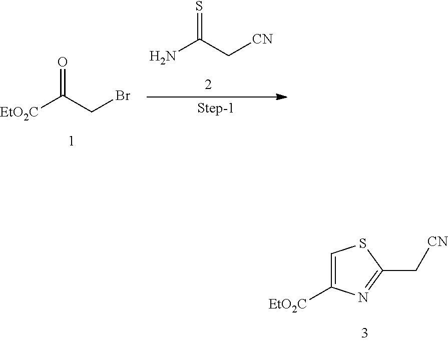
[EtO2C]C(CBr)=O.NC(C[CN])=S.C1=C([EtO2C])N=C(C[CN])S1
